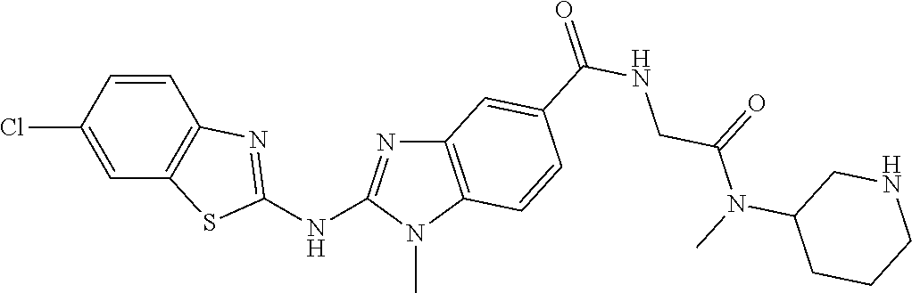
ClC1=CC2=C(C=C1)N=C(NC1=NC3=C(N1C)C=CC(C(NCC(N(C)C1CNCCC1)=O)=O)=C3)S2
